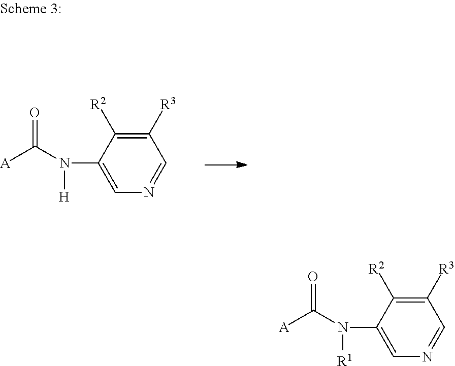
C1([R3])=C([R2])C(N([R1])C([A])=O)=CN=C1.C1([R3])=C([R2])C(N([H])C([A])=O)=CN=C1
